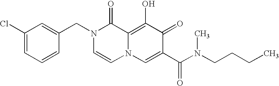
C1(Cl)=CC=CC(CN2C=CN3C(=C(O)C(=O)C(C(N(CCCC)C)=O)=C3)C2=O)=C1
